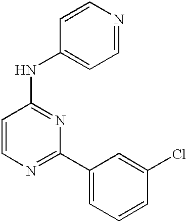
C1=CC(NC2=CC=NC=C2)=NC(C2=CC=CC(Cl)=C2)=N1
